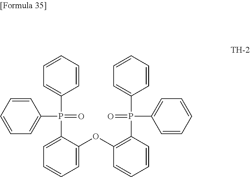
C1=CC=CC(P(C2=CC=CC=C2OC2=C(P(C3=CC=CC=C3)(=O)C3=CC=CC=C3)C=CC=C2)(C2=CC=CC=C2)=O)=C1
